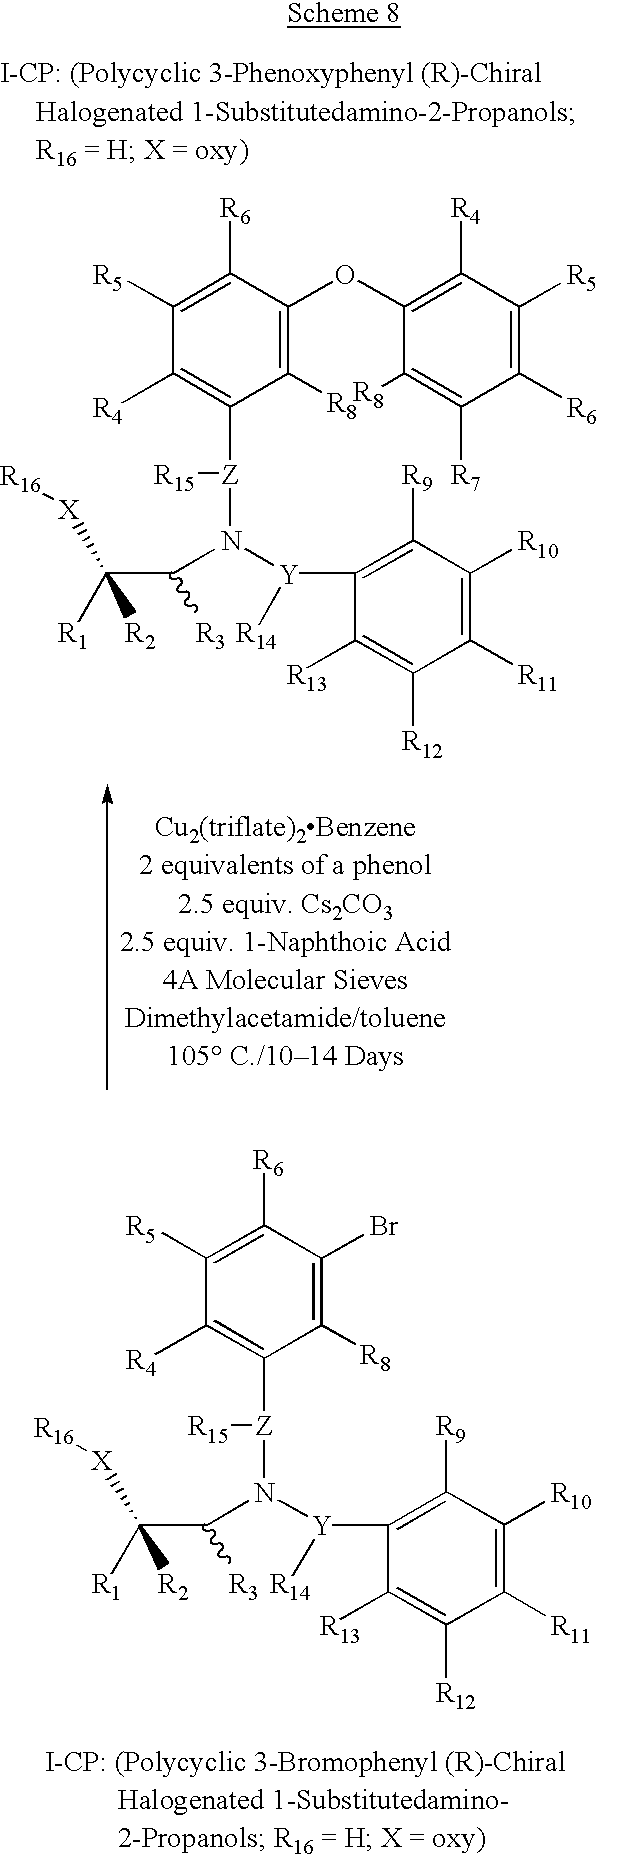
N([Y](C1=C([R9])C([R10])=C([R11])C([R12])=C1[R13])[R14])([Z]([R15])C1=C([R4])C([R5])=C([R6])C(OC2=C([R4])C([R5])=C([R6])C([R7])=C2[R8])=C1[R8])C([R3])C([X][R16])([R1])[R2].N([Y](C1=C([R9])C([R10])=C([R11])C([R12])=C1[R13])[R14])([Z]([R15])C1=C([R4])C([R5])=C([R6])C(Br)=C1[R8])C([R3])C([X][R16])([R1])[R2]
